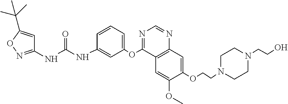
C1(NC(NC2=CC(OC3=NC=NC4=C3C=C(OC)C(OCCN3CCN(CCO)CC3)=C4)=CC=C2)=O)=NOC(C(C)(C)C)=C1
